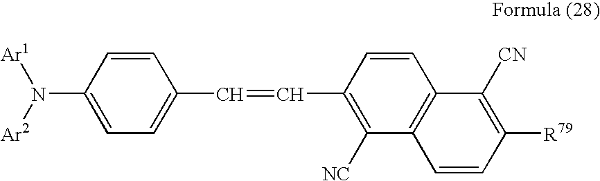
C1=CC(N([Ar2])[Ar1])=CC=C1C=CC1=C([NC])C2=C(C=C1)C([CN])=C([R79])C=C2
